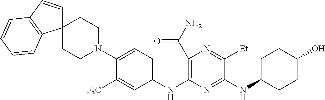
C1(C(N)=O)=C(NC2=CC=C(N3CCC4(CC3)C=CC3=C4C=CC=C3)C([F3C])=C2)N=C(NC2CCC(O)CC2)C([Et])=N1
